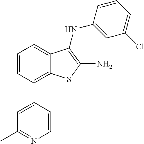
C1(Cl)=CC=CC(NC2=C(N)SC3=C(C4=CC(C)=NC=C4)C=CC=C32)=C1
